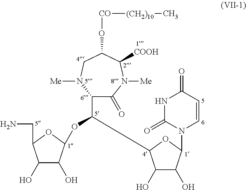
C1(C(OC2C(O)C(O)C(CN)O2)C2C(O)C(O)C(N3C=CC(=O)NC3=O)O2)C(=O)N([Me])C([COOH])C(O[CO][(CH2)10]C)CN1[Me]
